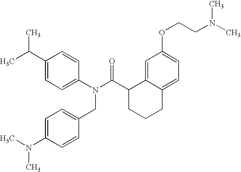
C1(C(C)C)=CC=C(N(C(C2CCCC3=CC=C(OCCN(C)C)C=C23)=O)CC2=CC=C(N(C)C)C=C2)C=C1
